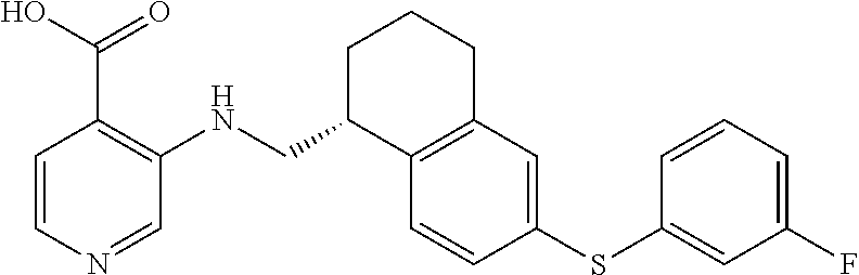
C1=CN=CC(NCC2C3=C(CCC2)C=C(SC2=CC(F)=CC=C2)C=C3)=C1C(O)=O
